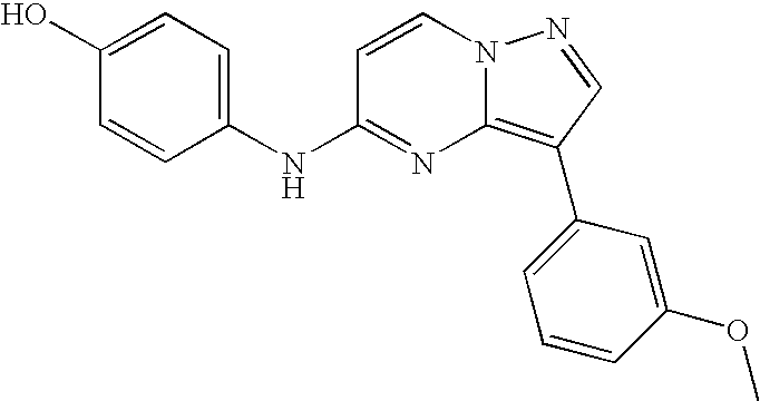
C1(O)=CC=C(NC2=NC3=C(C4=CC=CC(OC)=C4)C=NN3C=C2)C=C1
